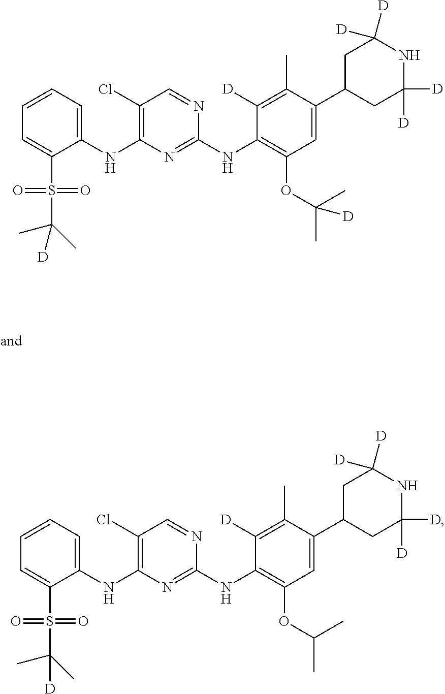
C1(NC2=C(Cl)C=NC(NC3=C(OC(C)(C)[D])C=C(C4CC([D])([D])NC([D])([D])C4)C(C)=C3[D])=N2)=CC=CC=C1S(=O)(=O)C(C)(C)[D].C1(NC2=C(Cl)C=NC(NC3=C(OC(C)C)C=C(C4CC([D])([D])NC([D])([D])C4)C(C)=C3[D])=N2)=CC=CC=C1S(=O)(=O)C(C)(C)[D]
